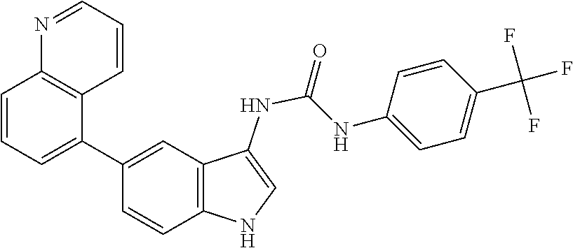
C1=CC2=C(C(C3=CC4=C(NC=C4NC(NC4=CC=C(C(F)(F)F)C=C4)=O)C=C3)=C1)C=CC=N2
